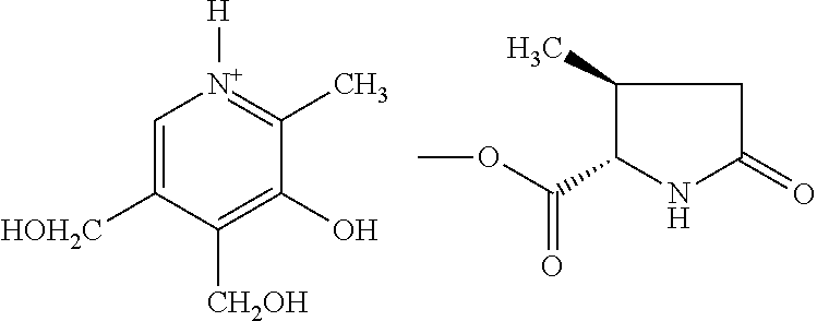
C1=C([HOH2C])C([CH2OH])=C(O)C(C)=[N+]1[H].C(OC)(=O)C1C(C)CC(=O)N1
